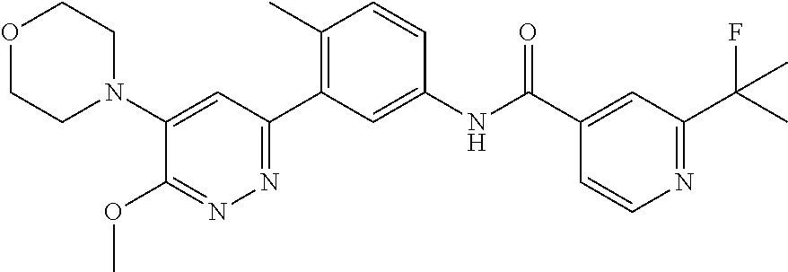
O1CCN(C2=CC(C3=C(C)C=CC(NC(C4=CC(C(C)(F)C)=NC=C4)=O)=C3)=NN=C2OC)CC1
